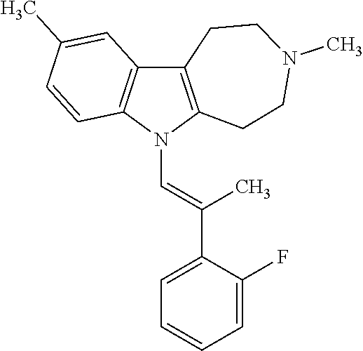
C12=C(N(C=C(C3=CC=CC=C3F)C)C3=C1C=C(C)C=C3)CCN(C)CC2
